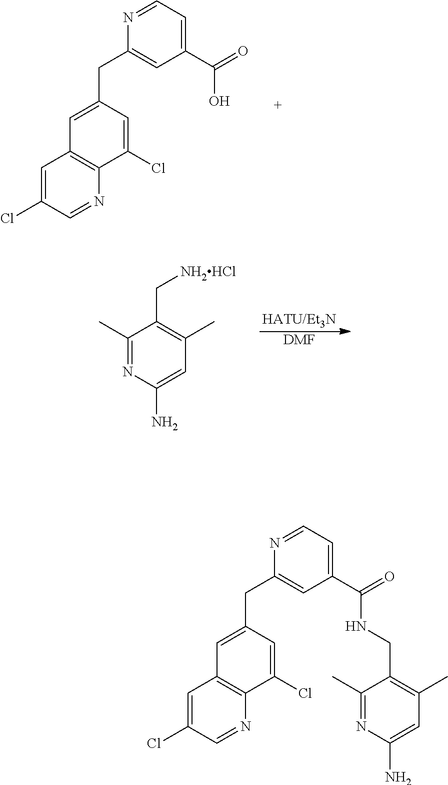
N1=CC=C(C(O)=O)C=C1CC1=CC2=C(C(Cl)=C1)N=CC(Cl)=C2.[HATU/Et3N].[DMF].C1(C)=NC(N)=CC(C)=C1C[NH2HCl].C1=C(CC2=CC(C(NCC3=C(C)C=C(N)N=C3C)=O)=CC=N2)C=C(Cl)C2=C1C=C(Cl)C=N2
